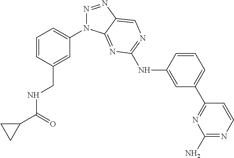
C1=CC(CNC(=O)C2CC2)=CC(N2N=NC3=CN=C(NC4=CC(C5=NC(N)=NC=C5)=CC=C4)N=C23)=C1
